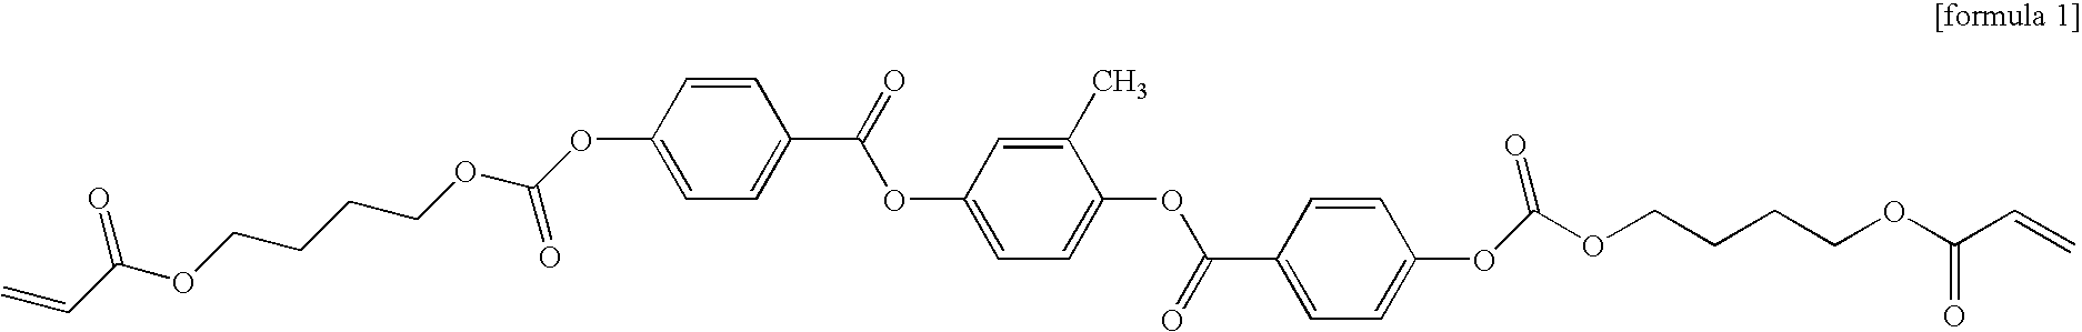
C=CC(OCCCCOC(OC1=CC=C(C(=O)OC2=CC=C(OC(C3=CC=C(OC(=O)OCCCCOC(=O)C=C)C=C3)=O)C(C)=C2)C=C1)=O)=O
